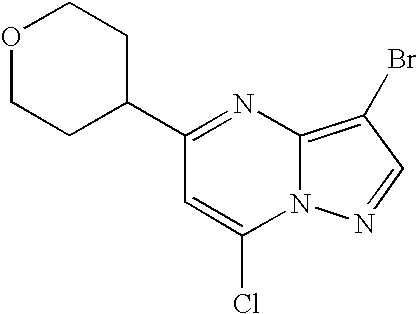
C1(C2CCOCC2)=NC2=C(Br)C=NN2C(Cl)=C1
